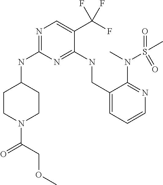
C1CC(NC2=NC=C(C(F)(F)F)C(NCC3=CC=CN=C3N(C)S(=O)(C)=O)=N2)CCN1C(COC)=O
